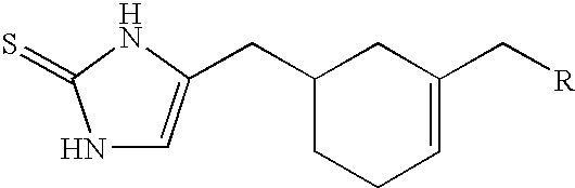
N1C=C(CC2CCC=C(C[R])C2)NC1=S
